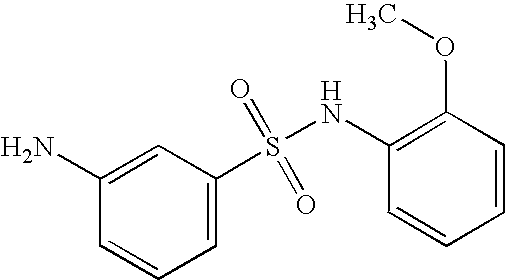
N(S(C1=CC=CC(N)=C1)(=O)=O)C1=C(OC)C=CC=C1
